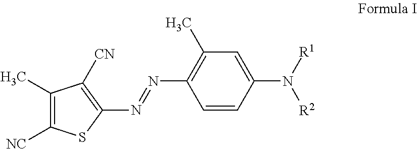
C1(C)=C([NC])SC(N=NC2=C(C)C=C(N([R1])[R2])C=C2)=C1[CN]
